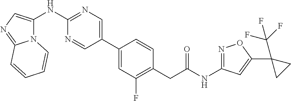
C1(C2=CN=C(NC3=CN=C4N3C=CC=C4)N=C2)=CC(F)=C(CC(NC2=NOC(C3(C(F)(F)F)CC3)=C2)=O)C=C1
